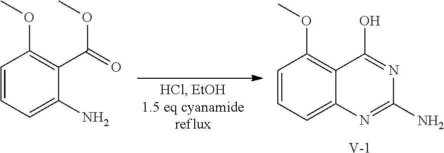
C1=CC=C2C(=C1OC)C(O)=NC(N)=N2.[V].C1=CC=C(N)C(C(=O)OC)=C1OC
